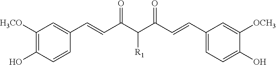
C1=C(C=CC(=O)C([R1])C(=O)C=CC2=CC=C(O)C([OCH3])=C2)C=CC(O)=C1[H3CO]
